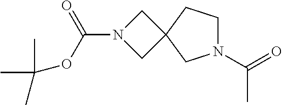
CC(C)(OC(N1CC2(C1)CN(C(C)=O)CC2)=O)C
